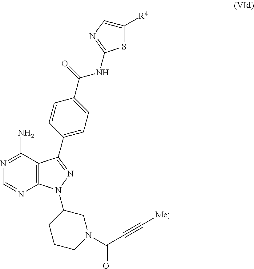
S1C(NC(C2=CC=C(C3=NN(C4CN(C(C#C[Me])=O)CCC4)C4=C3C(N)=NC=N4)C=C2)=O)=NC=C1[R4]
